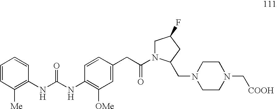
C1=CC([Me])=C(NC(NC2=C([OMe])C=C(CC(=O)N3CC(F)CC3CN3CCN(C[COOH])CC3)C=C2)=O)C=C1
